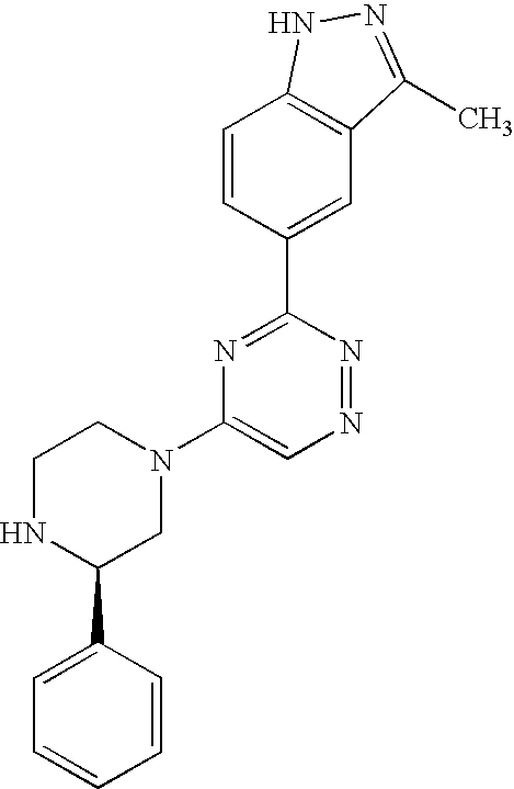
C1=CC(C2=NC(N3CCNC(C4=CC=CC=C4)C3)=CN=N2)=CC2=C1NN=C2C
